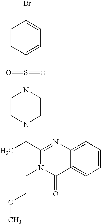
O=S(=O)(N1CCN(C(C2=NC3=CC=CC=C3C(=O)N2CCOC)C)CC1)C1=CC=C(Br)C=C1
